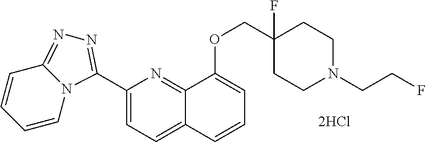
C1(C2=NN=C3N2C=CC=C3)=CC=C2C(=N1)C(OCC1(F)CCN(CCF)CC1)=CC=C2
